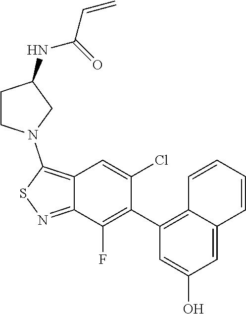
C12=C(N3CC(NC(C=C)=O)CC3)SN=C1C(F)=C(C1=C3C(=CC(O)=C1)C=CC=C3)C(Cl)=C2
